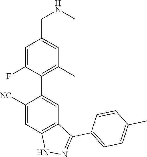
C1([NC])=CC2=C(C=C1C1=C(C)C=C(CNC)C=C1F)C(C1=CC=C(C)C=C1)=NN2
